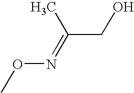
C(=NOC)(CO)C
